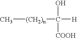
[(CH2)n](C([H])(O)[COOH])C
